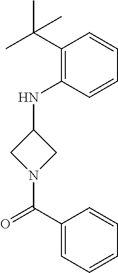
C1(C(C)(C)C)=C(NC2CN(C(C3=CC=CC=C3)=O)C2)C=CC=C1
